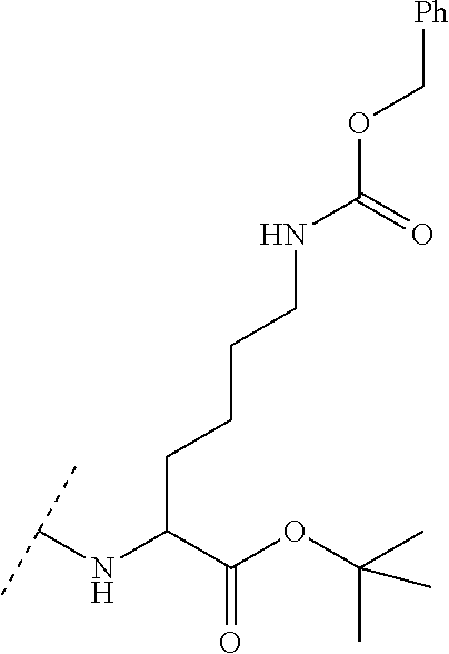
C(C(C(OC(C)(C)C)=O)NC(C)C)CCCNC(OC[Ph])=O
